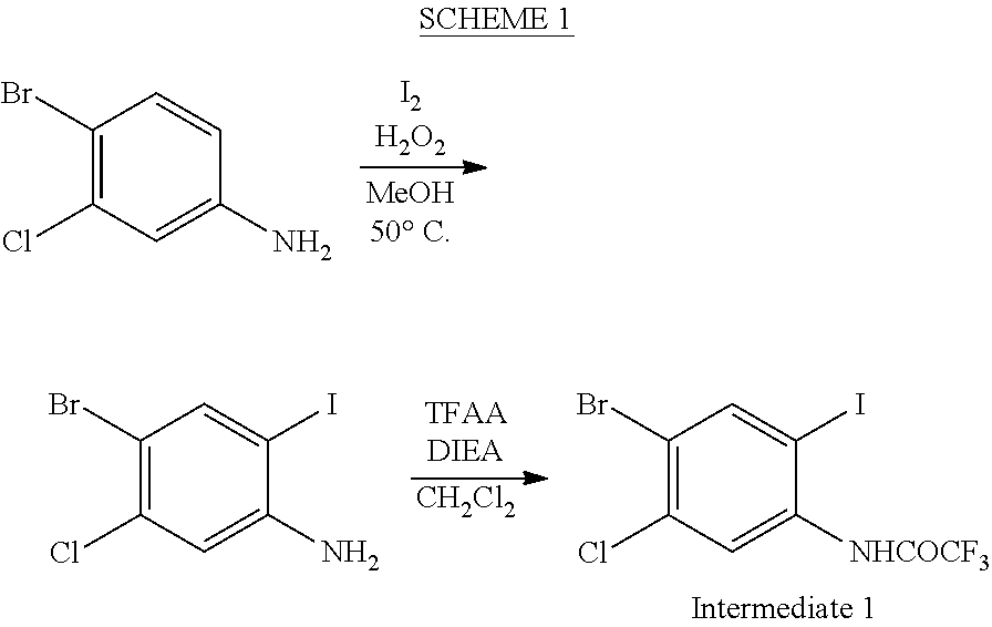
C1(Br)=C(Cl)C=C(N)C=C1.[CH2Cl2].C1(Br)=C(Cl)C=C([NHCOCF3])C(I)=C1.C1(Br)=C(Cl)C=C(N)C(I)=C1
